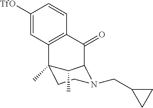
C1([TfO])=CC2=C(C=C1)C(=O)C1C(C)C2(C)CCN1CC1CC1
